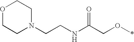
O1CCN(CCNC(CO*)=O)CC1
